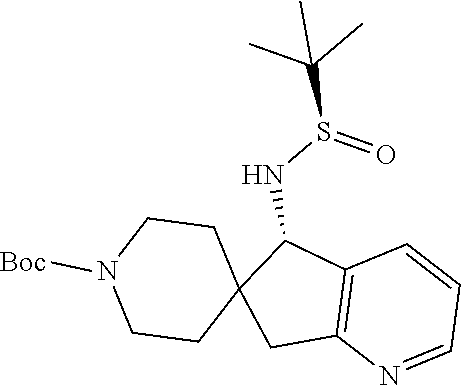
C12(CCN([Boc])CC1)CC1=C(C2NS(C(C)(C)C)=O)C=CC=N1
